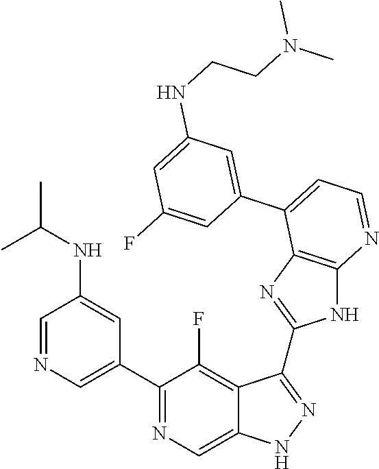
C1=NC=C(C2=NC=C3C(=C2F)C(C2=NC4=C(N2)N=CC=C4C2=CC(NCCN(C)C)=CC(F)=C2)=NN3)C=C1NC(C)C
